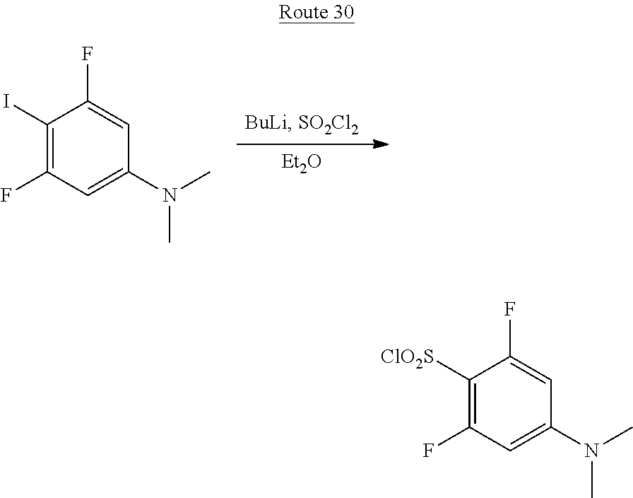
[Et2O].C1(I)=C(F)C=C(N(C)C)C=C1F.C1([ClO2S])=C(F)C=C(N(C)C)C=C1F
